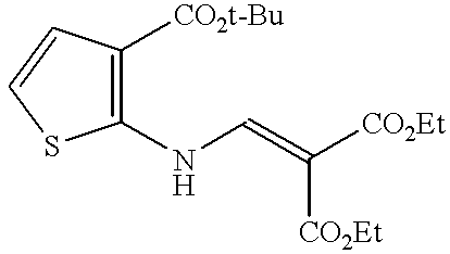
C1(NC=C([CO2Et])[CO2Et])=C([CO2t-Bu])C=CS1
